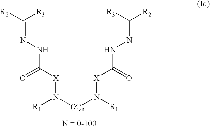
N([(Z)n]N([R1])[X]C(=O)NN=C([R3])[R2])([R1])[X]C(NN=C([R2])[R3])=O
